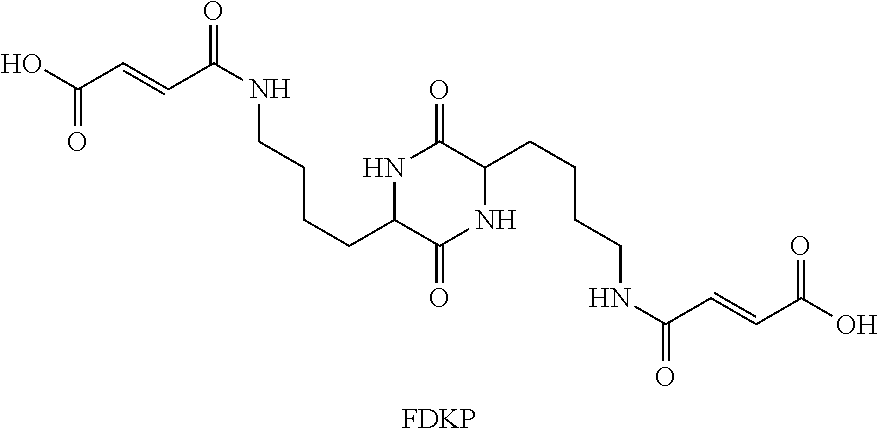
N1C(CCCCNC(=O)C=CC(O)=O)C(=O)NC(CCCCNC(=O)C=CC(O)=O)C1=O.[FDKP]
